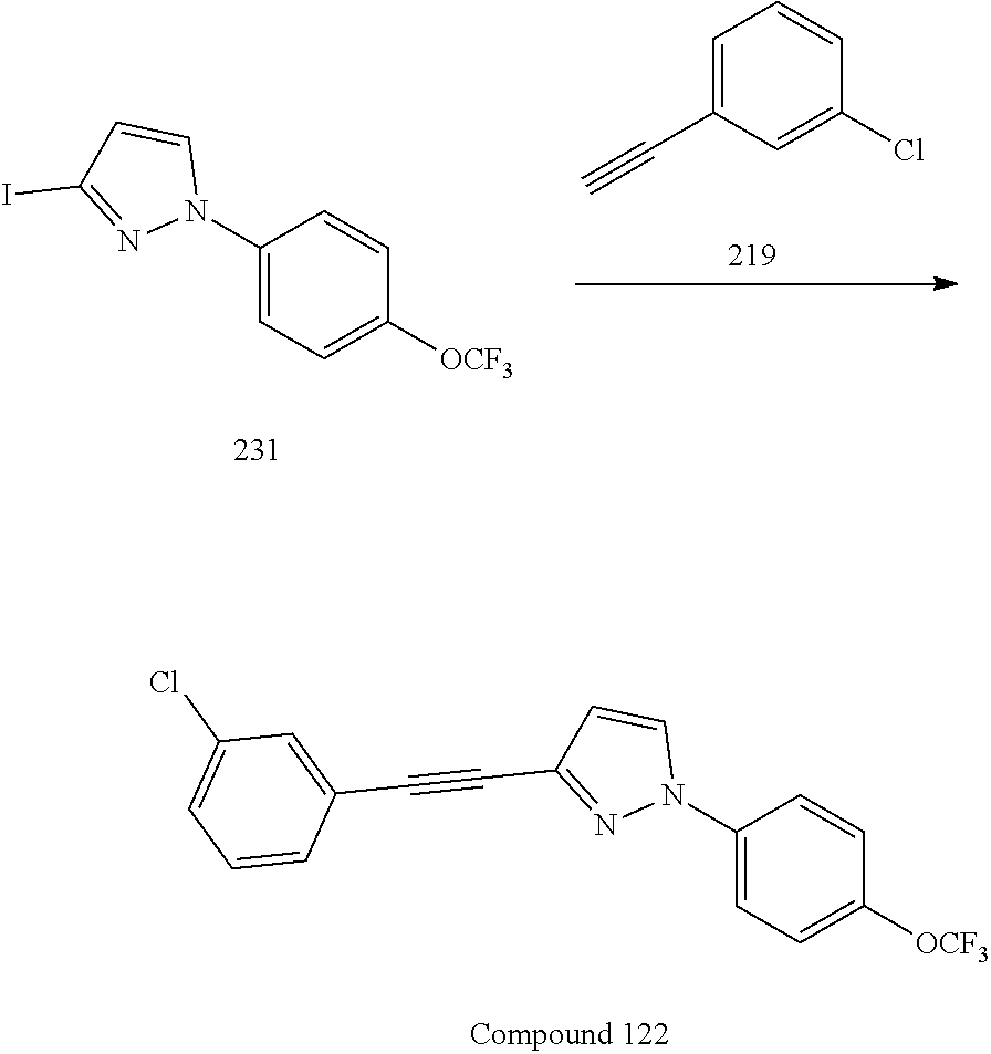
C1=C(C#C)C=C(Cl)C=C1.C1(N2C=CC(I)=N2)=CC=C([OCF3])C=C1.C1(N2C=CC(C#CC3=CC(Cl)=CC=C3)=N2)=CC=C([OCF3])C=C1
